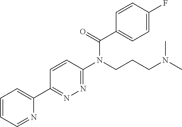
C1=CC=NC(C2=NN=C(N(CCCN(C)C)C(=O)C3=CC=C(F)C=C3)C=C2)=C1
